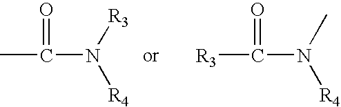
CC(N([R3])[R4])=O.[R3]C(N(C)[R4])=O
